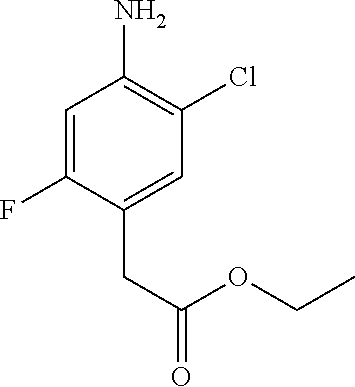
C1=C(F)C(CC(OCC)=O)=CC(Cl)=C1N
